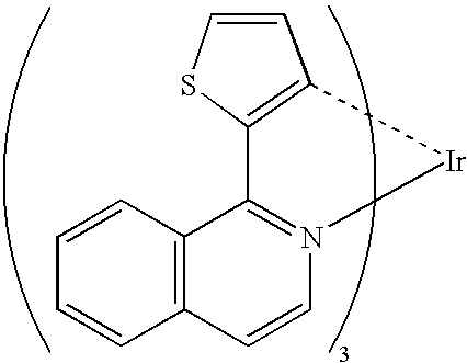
[Ir]1N2=C(C3=C(C=C2)C=CC=C3)C2=C1C=CS2
